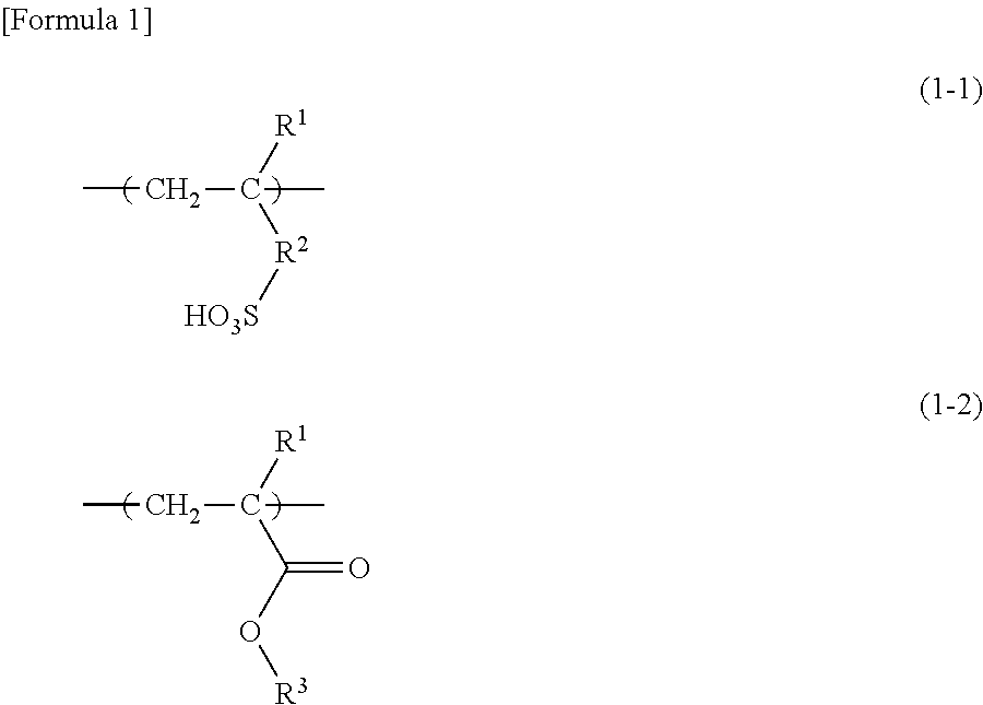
CCC(C)([R1])[R2][HO3S].CCC(C)([R1])C(O[R3])=O
